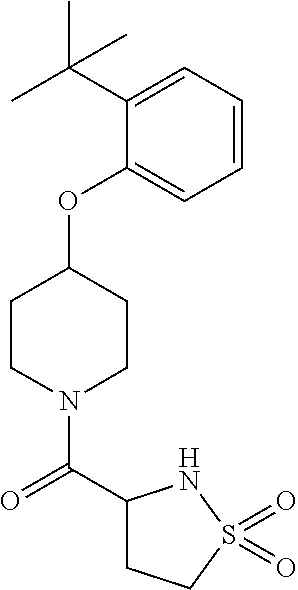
N1(C(C2CCS(=O)(=O)N2)=O)CCC(OC2=CC=CC=C2C(C)(C)C)CC1
